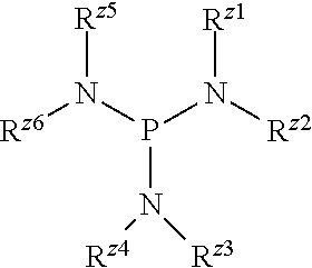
[Rz5]N(P(N([Rz2])[Rz1])N([Rz4])[Rz3])[Rz6]
